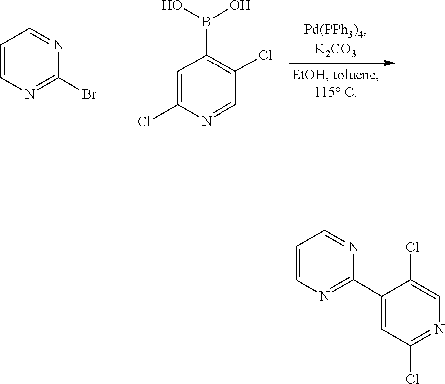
C1=CN=C(Br)N=C1.C1=C(Cl)N=CC(Cl)=C1B(O)O.C1=CN=C(C2=CC(Cl)=NC=C2Cl)N=C1
